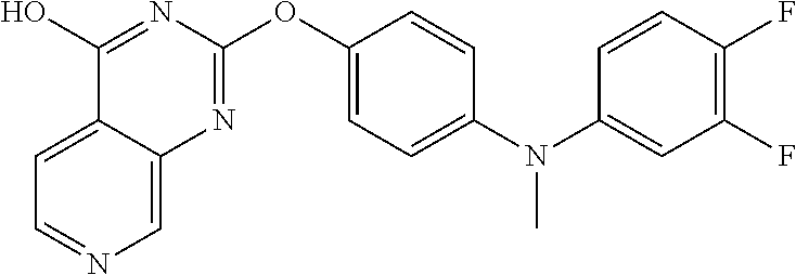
C1=C2C(=CN=C1)N=C(OC1=CC=C(N(C3=CC(F)=C(F)C=C3)C)C=C1)N=C2O
